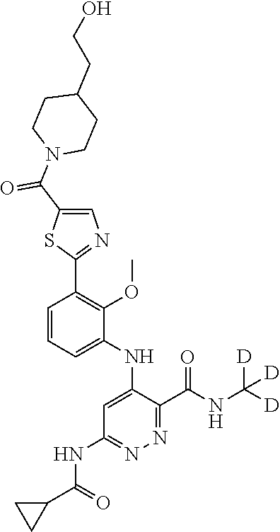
C1=CC=C(NC2=CC(NC(C3CC3)=O)=NN=C2C(NC([D])([D])[D])=O)C(OC)=C1C1=NC=C(C(N2CCC(CCO)CC2)=O)S1
